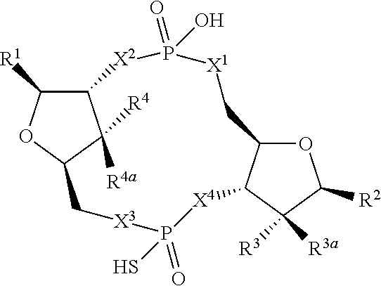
C12C([R1])OC(C1([R4a])[R4])C[X3]P(=O)(S)[X4]C1C(OC([R2])C1([R3])[R3a])C[X1]P(=O)(O)[X2]2
